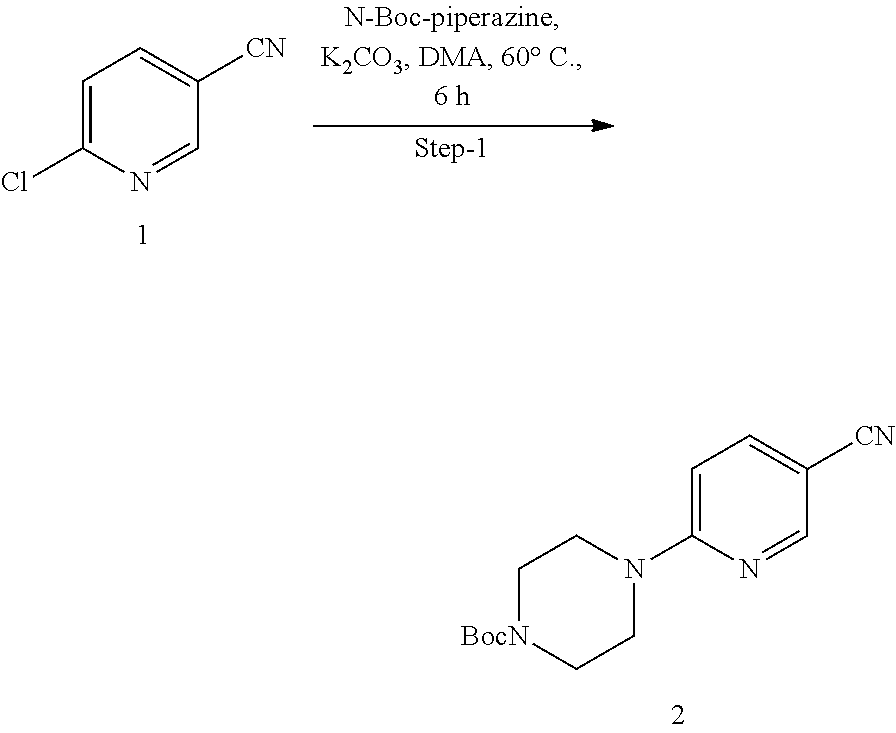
C1=C(N2CC[BocN]CC2)N=CC([CN])=C1.C1=C(Cl)N=CC([CN])=C1
